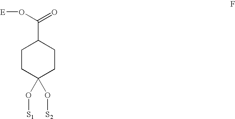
C1CC(O[S2])(O[S1])CCC1C(=O)O[E]
